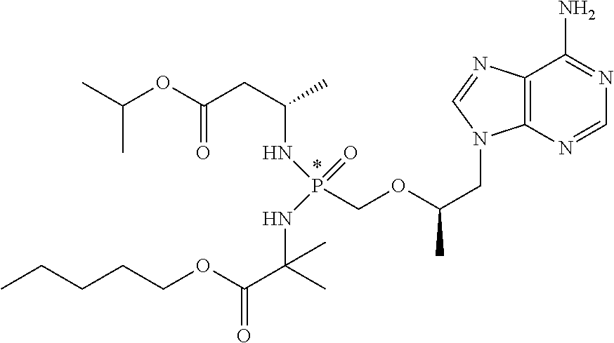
CC(OC(=O)CC(C)NP(NC(C)(C(=O)OCCCCC)C)(=O)COC(CN1C2=C(N=C1)C(N)=NC=N2)C)C
